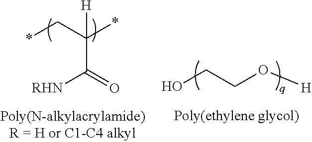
C(C(C*)(*)[H])([RHN])=O.OCCO[H]
